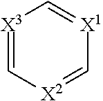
[X3]1=C[X2]=C[X1]=C1
